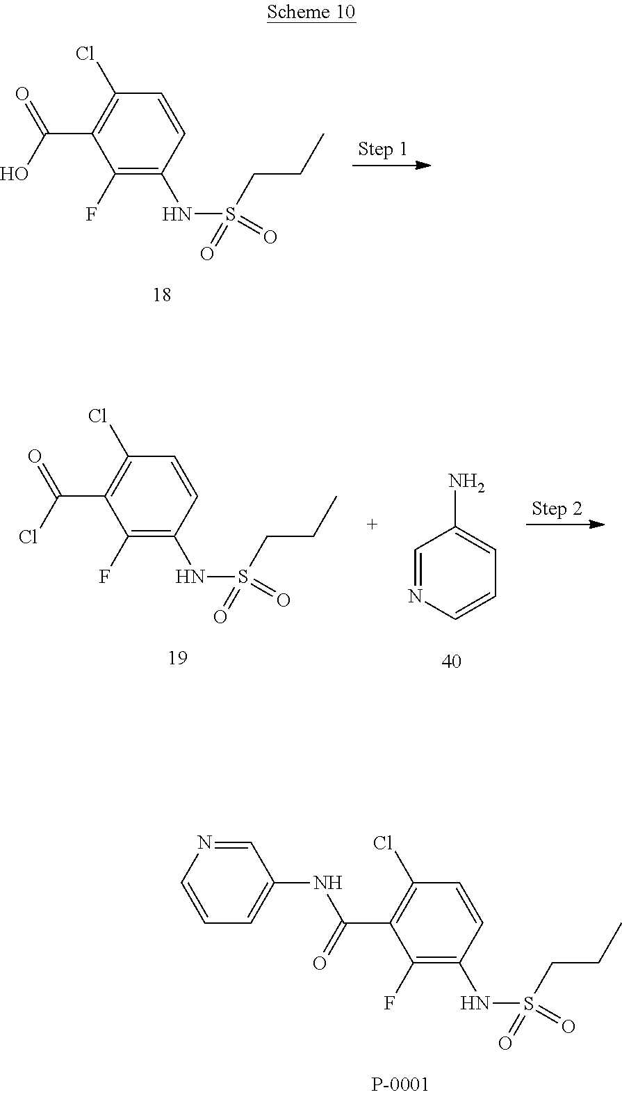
C1=CC(NS(=O)(=O)CCC)=C(F)C(C(O)=O)=C1Cl.C1=NC=CC=C1N.C1=CC(NS(=O)(=O)CCC)=C(F)C(C(Cl)=O)=C1Cl.C1=CC(NS(=O)(=O)CCC)=C(F)C(C(=O)NC2=CC=CN=C2)=C1Cl
